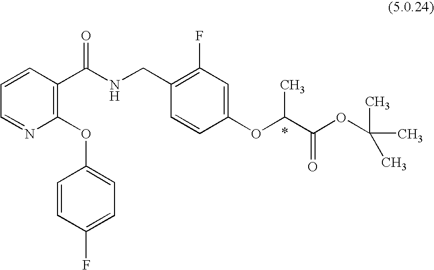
C1=NC(OC2=CC=C(F)C=C2)=C(C(NCC2=C(F)C=C(OC(C(OC(C)(C)C)=O)C)C=C2)=O)C=C1
